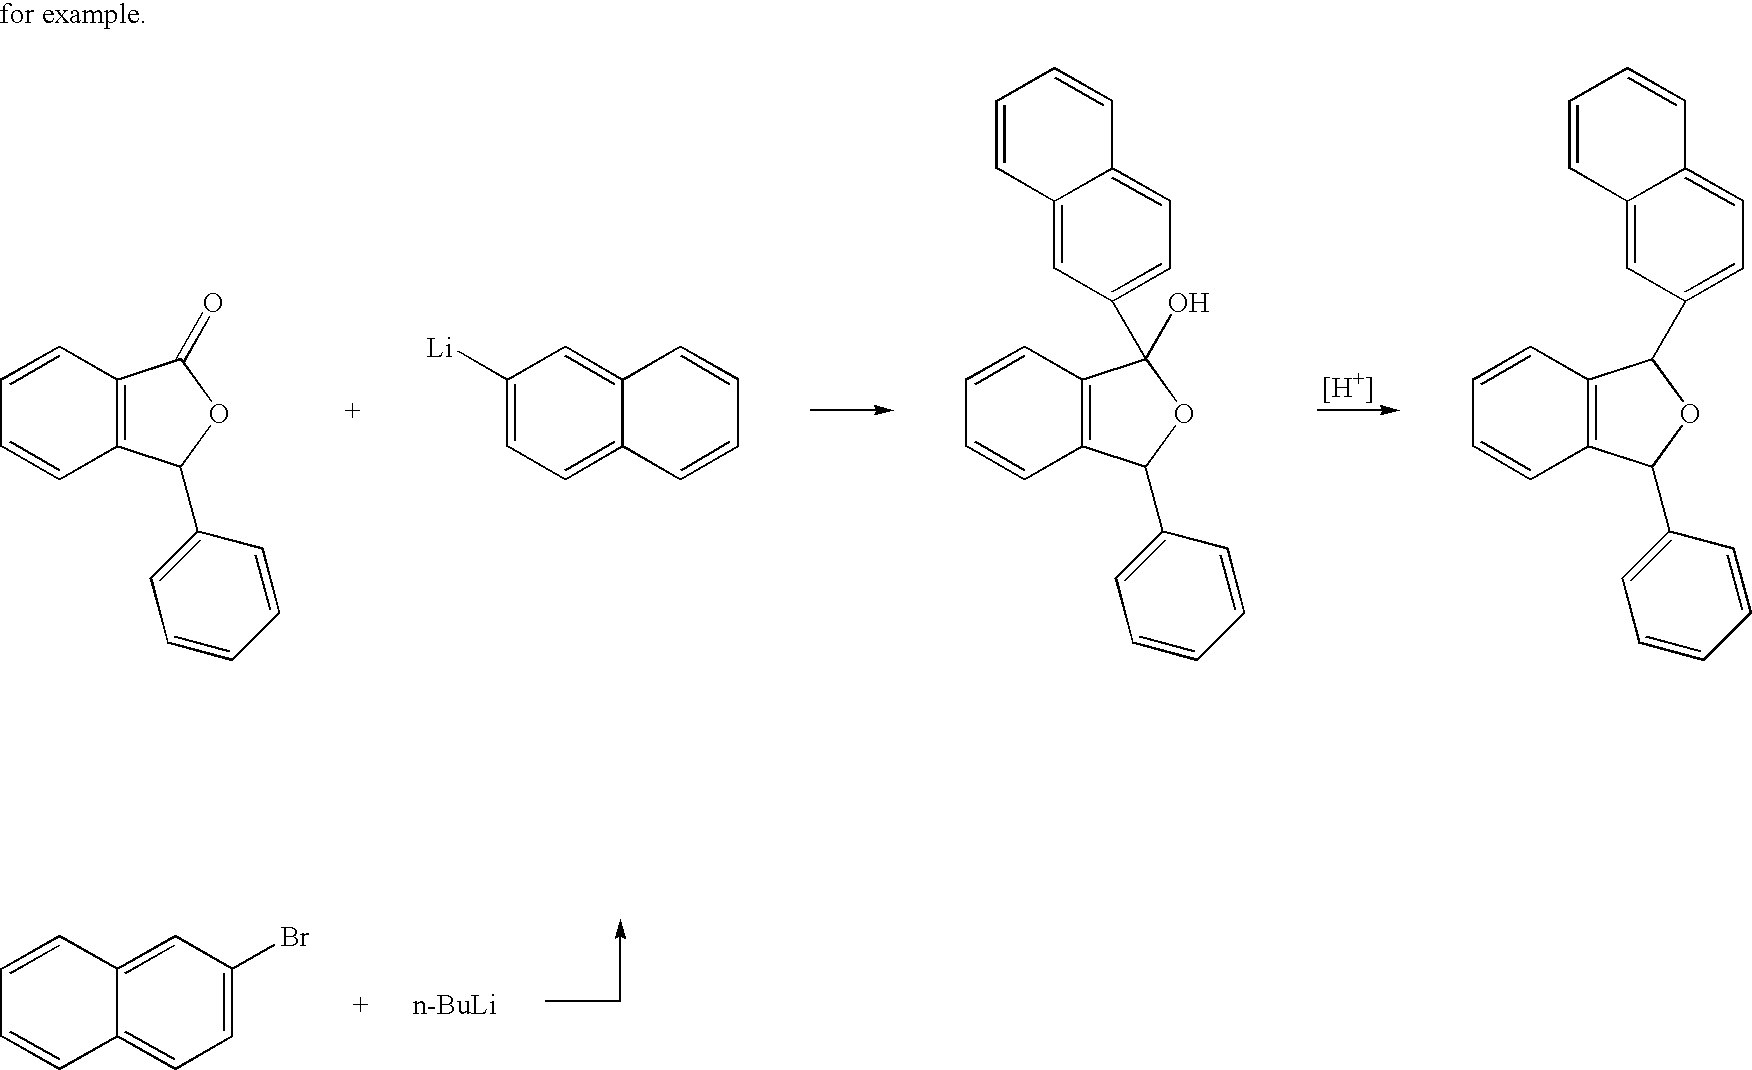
C12=CC(Br)=CC=C1C=CC=C2.[n-BuLi].[H].C1=CC2=C(C=C1)C(C1=CC=CC=C1)OC2=O.C12=CC([Li])=CC=C1C=CC=C2.C1=CC2=C(C=C1)C(C1=CC=CC=C1)OC2(O)C1=CC=C2C(=C1)C=CC=C2.C1=CC2=C(C=C1)C(C1=CC=CC=C1)OC2C1=CC=C2C(=C1)C=CC=C2
